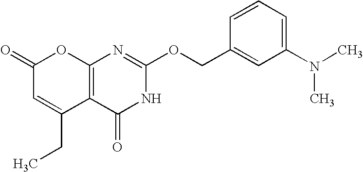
C12=C(C(=O)NC(OCC3=CC(N(C)C)=CC=C3)=N1)C(CC)=CC(=O)O2
